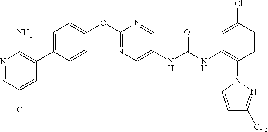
C1=CC(C2=C(N)N=CC(Cl)=C2)=CC=C1OC1=NC=C(NC(NC2=C(N3N=C([CF3])C=C3)C=CC(Cl)=C2)=O)C=N1
